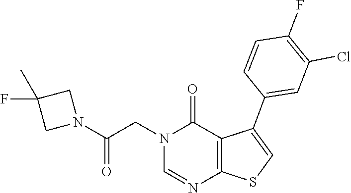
C1=NC2=C(C(C3=CC(Cl)=C(F)C=C3)=CS2)C(=O)N1CC(N1CC(F)(C)C1)=O
